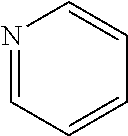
N1=CC=CC=C1
